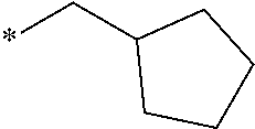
*CC1CCCC1
